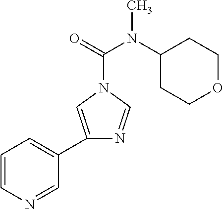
C1=CN=CC(C2=CN(C(=O)N(C3CCOCC3)C)C=N2)=C1
